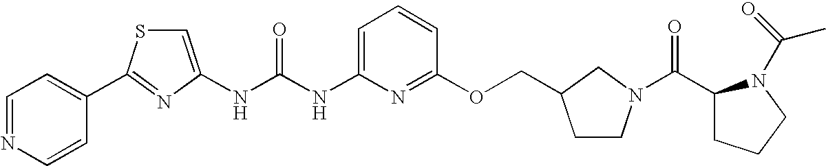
N(C(NC1=CC=CC(OCC2CCN(C(=O)C3CCCN3C(C)=O)C2)=N1)=O)C1=CSC(C2=CC=NC=C2)=N1
